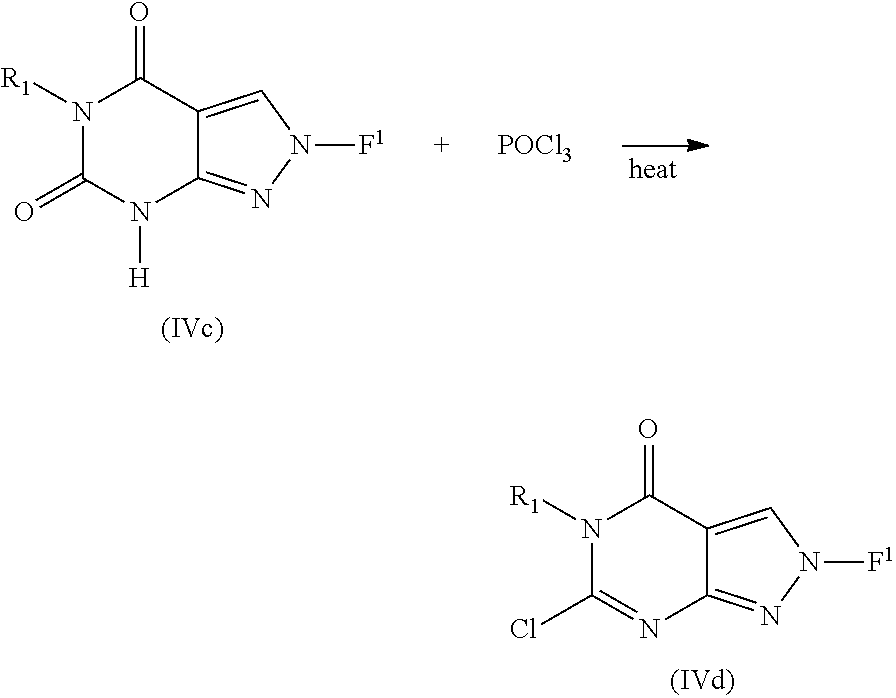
N1([R1])C(=O)N([H])C2=NN([F1])C=C2C1=O.[POCl3].N1([R1])C(Cl)=NC2=NN([F1])C=C2C1=O
